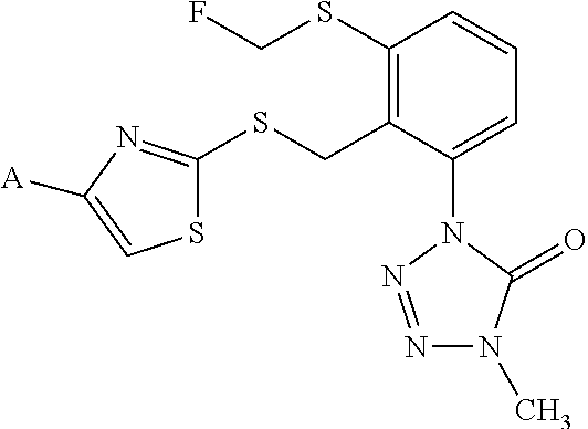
C1(SCF)=C(CSC2=NC([A])=CS2)C(N2N=NN(C)C2=O)=CC=C1
